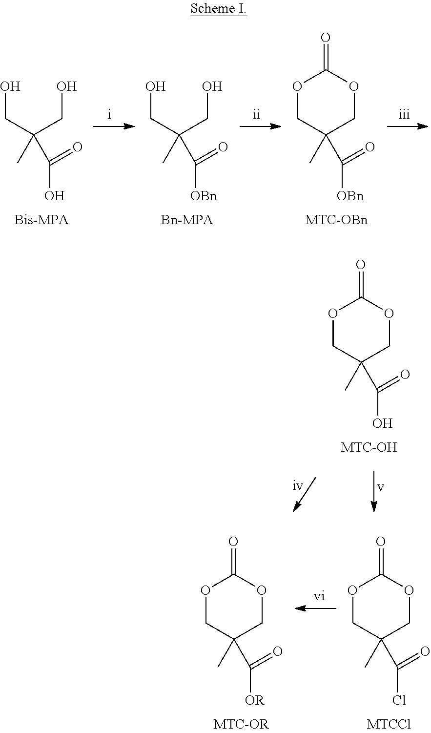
OCC(CO)(C)C(O)=O.OCC(CO)(C)C([OBn])=O.O1CC(C)(C([OBn])=O)COC1=O.O1CC(C)(C(O)=O)COC1=O.O1CC(C)(C([OR])=O)COC1=O.O1CC(C)(C(Cl)=O)COC1=O
